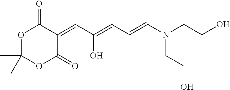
C(C=C1C(=O)OC(C)(C)OC1=O)(O)=CC=CN(CCO)CCO
